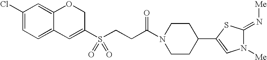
C1(Cl)=CC=C2C(=C1)OCC(S(=O)(=O)CCC(N1CCC(C3=CN([Me])C(=N[Me])S3)CC1)=O)=C2
